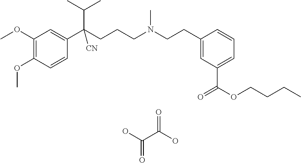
C1(OC)=C(OC)C=CC(C(CCCN(CCC2=CC(C(OCCCC)=O)=CC=C2)C)(C(C)C)[CN])=C1.OC(C(O)=O)=O
